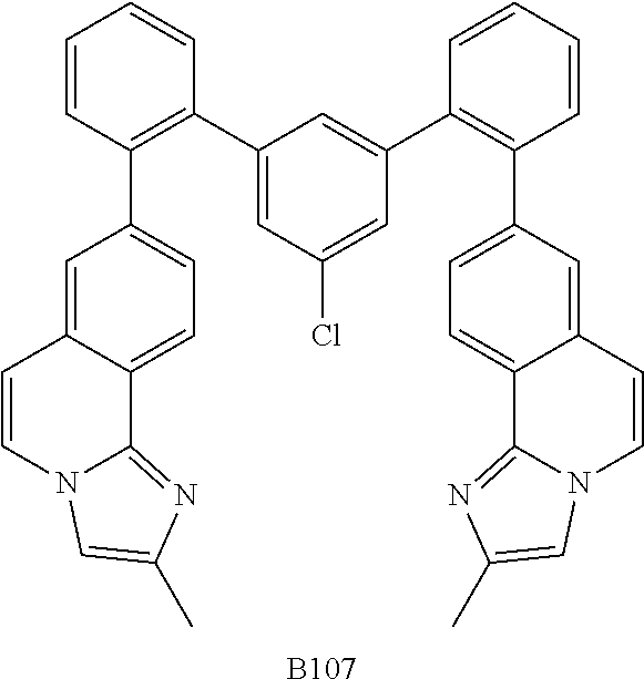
C1=CC(C2=CC=C3C(=C2)C=CN2C3=NC(C)=C2)=C(C2=CC(Cl)=CC(C3=C(C4=CC=C5C(=C4)C=CN4C5=NC(C)=C4)C=CC=C3)=C2)C=C1.[B107]
